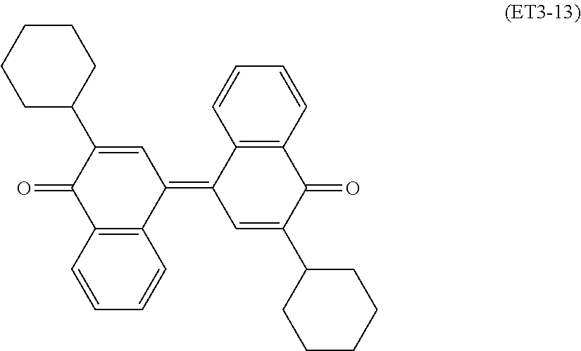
C1=CC=CC2=C1C(=O)C(C1CCCCC1)=CC2=C1C=C(C2CCCCC2)C(=O)C2=C1C=CC=C2
